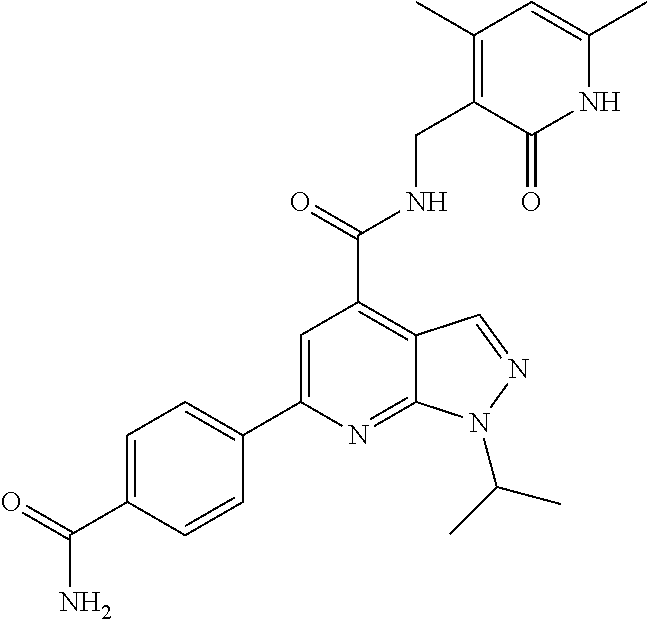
C1=C(C(=O)N)C=CC(C2=CC(C(NCC3=C(C)C=C(C)NC3=O)=O)=C3C(=N2)N(C(C)C)N=C3)=C1
